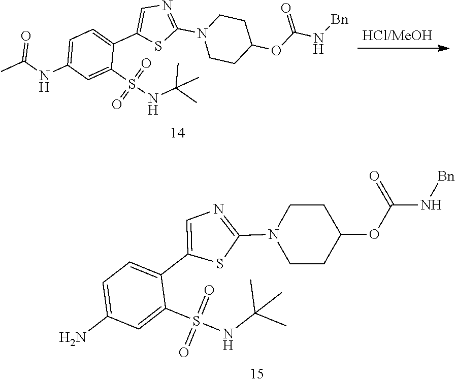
C1=C(NC(C)=O)C=C(S(NC(C)(C)C)(=O)=O)C(C2=CN=C(N3CCC(OC(N[Bn])=O)CC3)S2)=C1.C1=C(N)C=C(S(NC(C)(C)C)(=O)=O)C(C2=CN=C(N3CCC(OC(N[Bn])=O)CC3)S2)=C1
